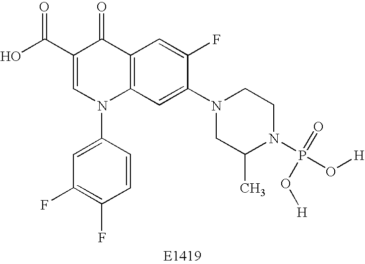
OC(C1=CN(C2=CC(F)=C(F)C=C2)C2=C(C1=O)C=C(F)C(N1CC(C)N(P(O[H])(=O)O[H])CC1)=C2)=O
